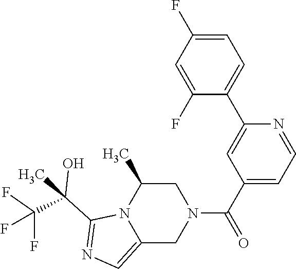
C1(C(C)(C(F)(F)F)O)=NC=C2N1C(C)CN(C(C1=CC=NC(C3=CC=C(F)C=C3F)=C1)=O)C2
